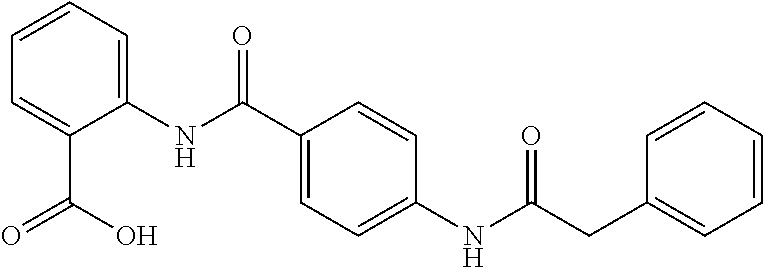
C1(NC(C2=CC=C(NC(CC3=CC=CC=C3)=O)C=C2)=O)=CC=CC=C1C(O)=O
